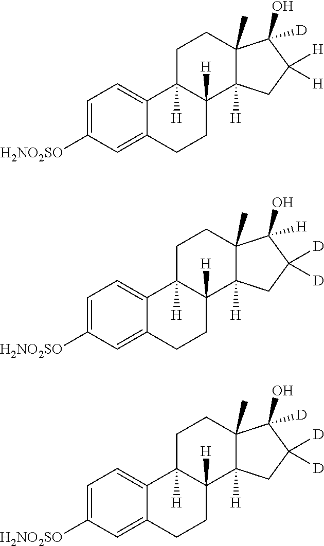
C1=C([H2NO2SO])C=C2C(=C1)C1([H])C([H])(CC2)C2([H])C(C)(CC1)C([D])(O)C([H])([H])C2.C1=C([H2NO2SO])C=C2C(=C1)C1([H])C([H])(CC2)C2([H])C(C)(CC1)C([H])(O)C([D])([D])C2.C1=C([H2NO2SO])C=C2C(=C1)C1([H])C([H])(CC2)C2([H])C(C)(CC1)C([D])(O)C([D])([D])C2
